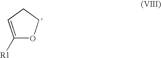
C1([R1])=CCCO1
